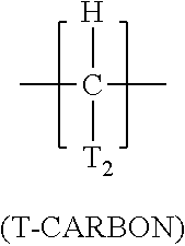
CC(C)([H])[T2]
